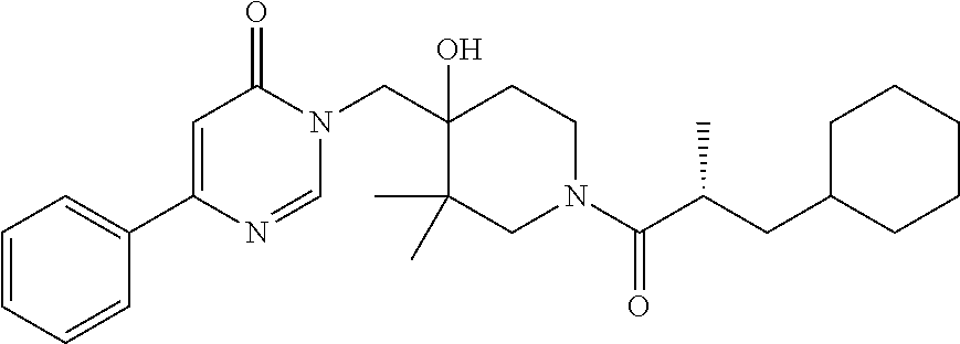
N1(CC2(O)C(C)(C)CN(C(=O)C(CC3CCCCC3)C)CC2)C(=O)C=C(C2=CC=CC=C2)N=C1
